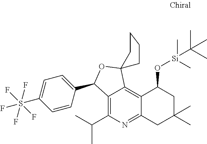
C12=C(C(C)C)N=C3C(=C1C1(OC2C2=CC=C(S(F)(F)(F)(F)F)C=C2)CCCC1)C(O[Si](C)(C(C)(C)C)C)CC(C)(C)C3
